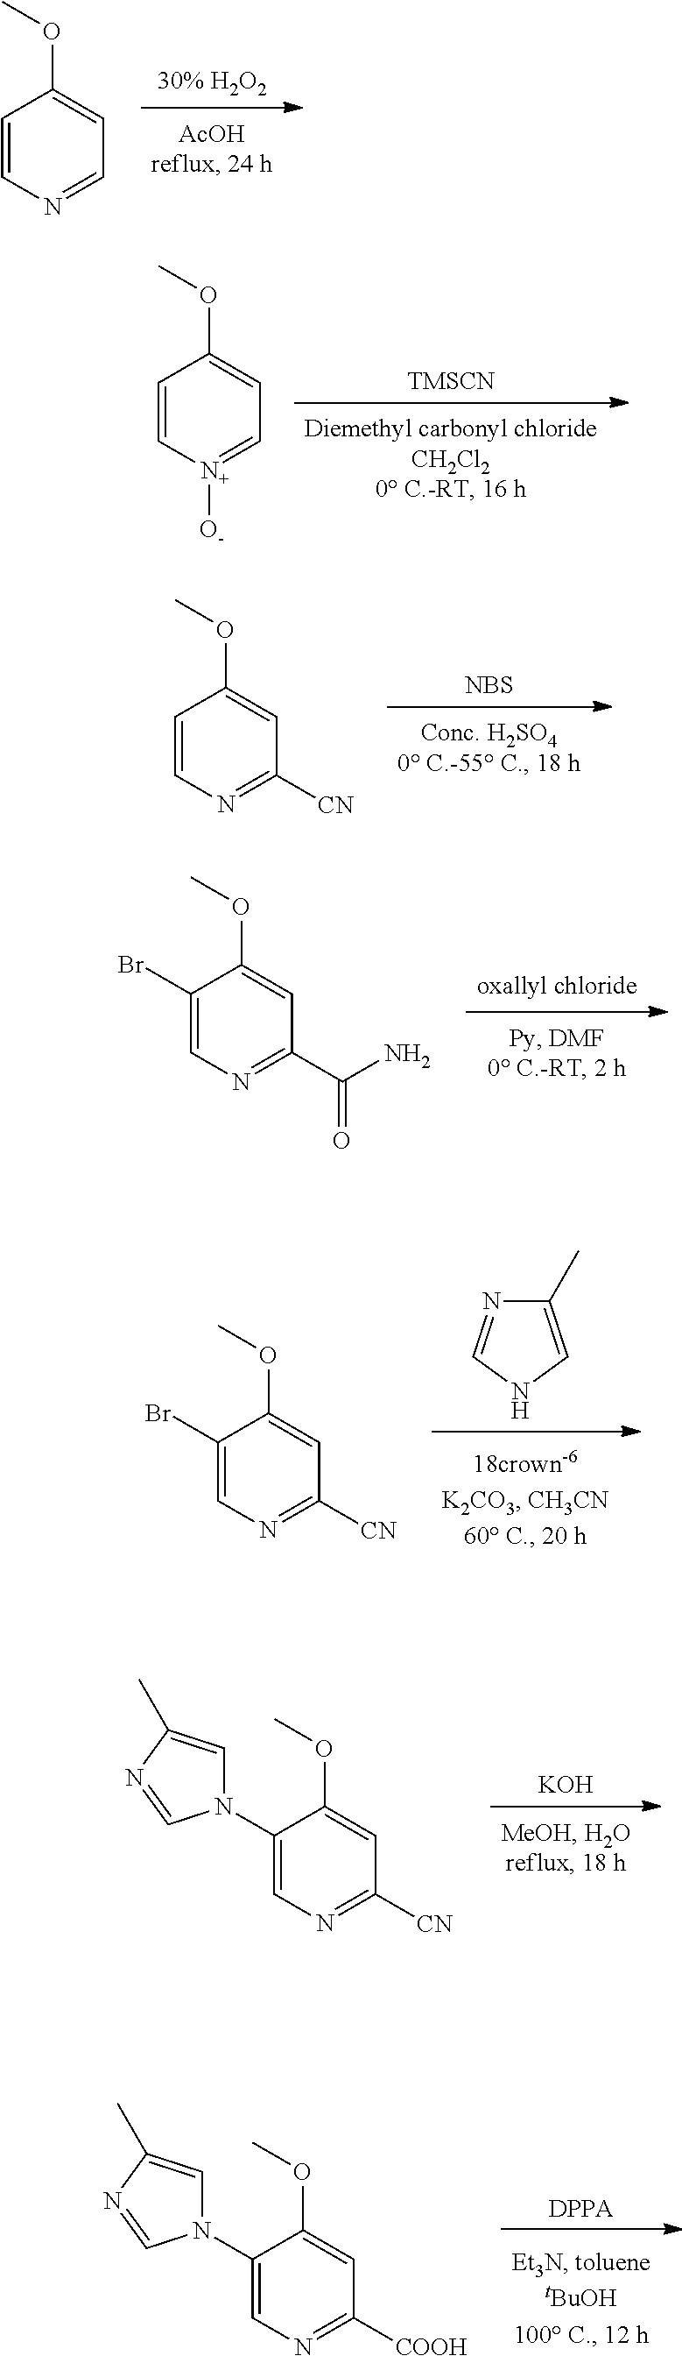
[30% H2O2].C1=CN=CC=C1OC.[TMSCN].C1=C[N+]([O-])=CC=C1OC.[NBS].C1=CN=C([CN])C=C1OC.[oxallyl chloride].C1(Br)=CN=C(C(N)=O)C=C1OC.C1(C)=CNC=N1.C1(Br)=CN=C([CN])C=C1OC.[KOH].C1(N2C=C(C)N=C2)=CN=C([CN])C=C1OC.C1(N2C=C(C)N=C2)=CN=C([COOH])C=C1OC.[DPPA]
